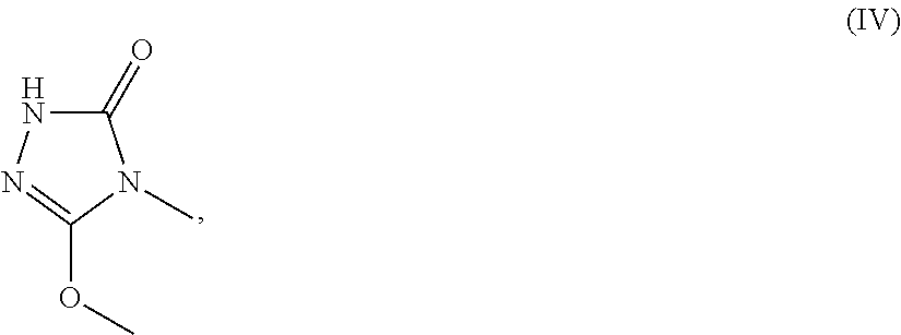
N1C(=O)N(C)C(OC)=N1
